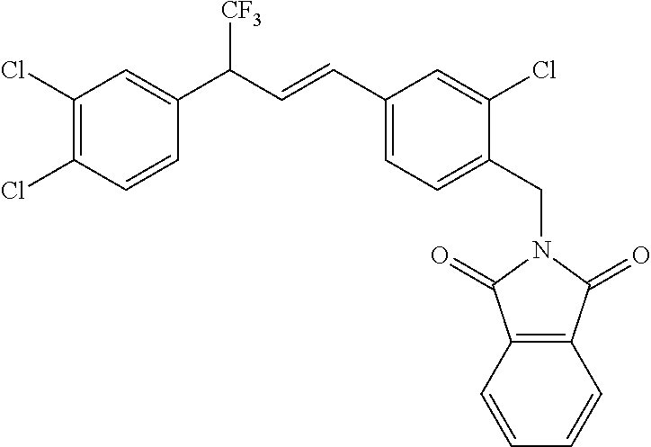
C1=CC=CC2=C1C(=O)N(CC1=CC=C(C=CC(C3=CC(Cl)=C(Cl)C=C3)[CF3])C=C1Cl)C2=O
